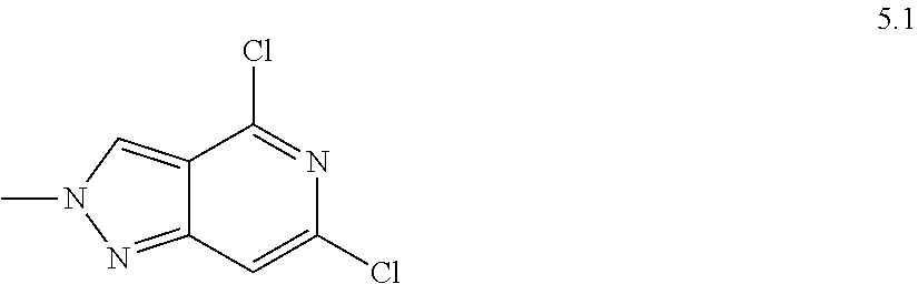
C12=CN(C)N=C1C=C(Cl)N=C2Cl
